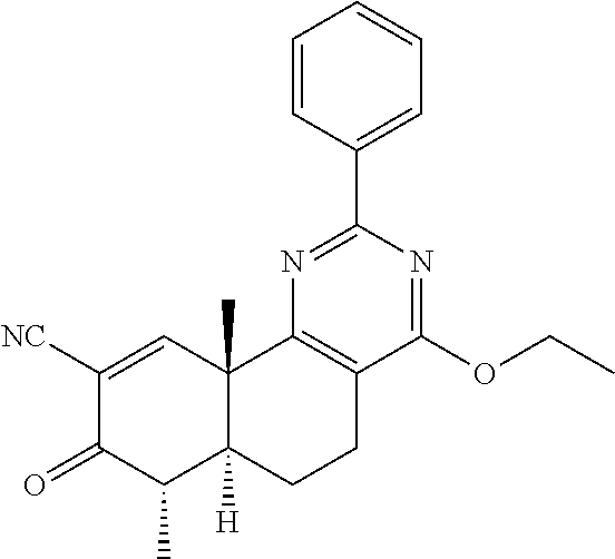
C1([NC])=CC2(C)C([H])(C(C)C1=O)CCC1=C2N=C(C2=CC=CC=C2)N=C1OCC
